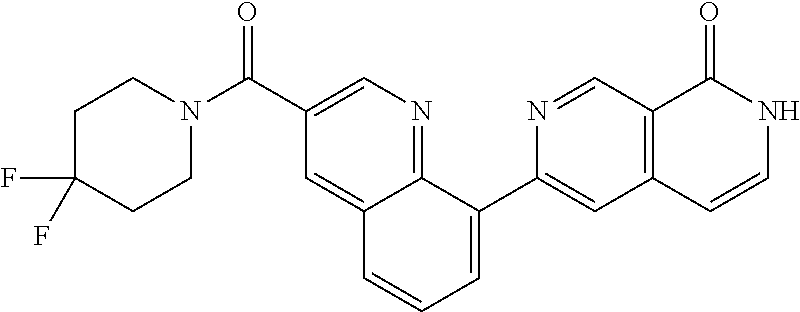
C1C(F)(F)CCN(C(C2=CN=C3C(=C2)C=CC=C3C2=CC3=C(C=N2)C(=O)NC=C3)=O)C1
